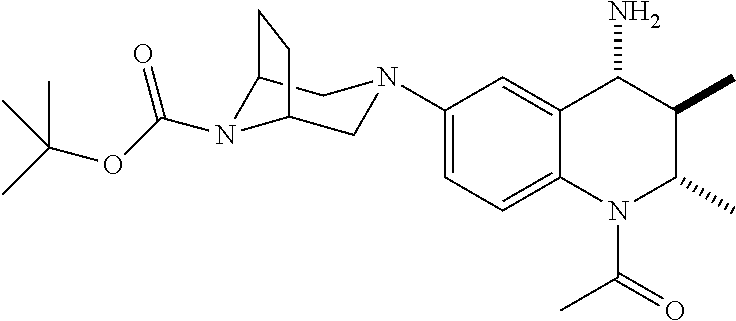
C1(N2CC3N(C(OC(C)(C)C)=O)C(C2)CC3)=CC=C2C(=C1)C(N)C(C)C(C)N2C(=O)C
